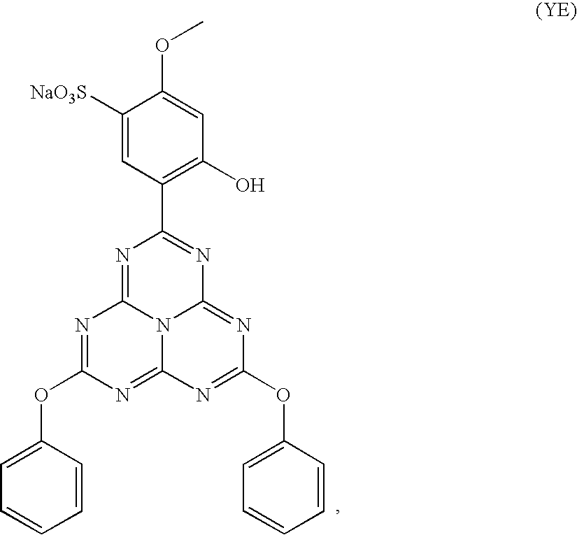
N1=C2N3C(=NC(OC4=CC=CC=C4)=NC3=NC(OC3=CC=CC=C3)=N2)N=C1C1=C(O)C=C(OC)C([NaO3S])=C1
